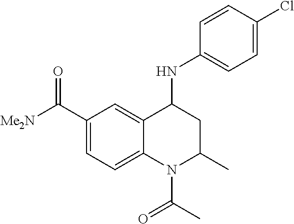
C1(C(=O)[Me2N])=CC=C2C(=C1)C(NC1=CC=C(Cl)C=C1)CC(C)N2C(=O)C
